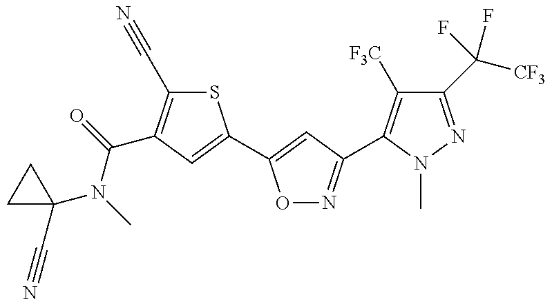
C1(N(C(=O)C2=C(C#N)SC(C3=CC(C4=C([F3C])C(C([CF3])(F)F)=NN4C)=NO3)=C2)C)(C#N)CC1
